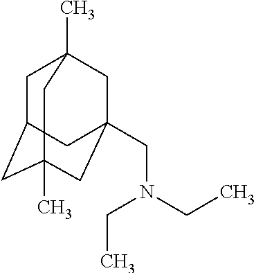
C1C2CC3(C)CC(CN(CC)CC)(CC1(C)C3)C2
